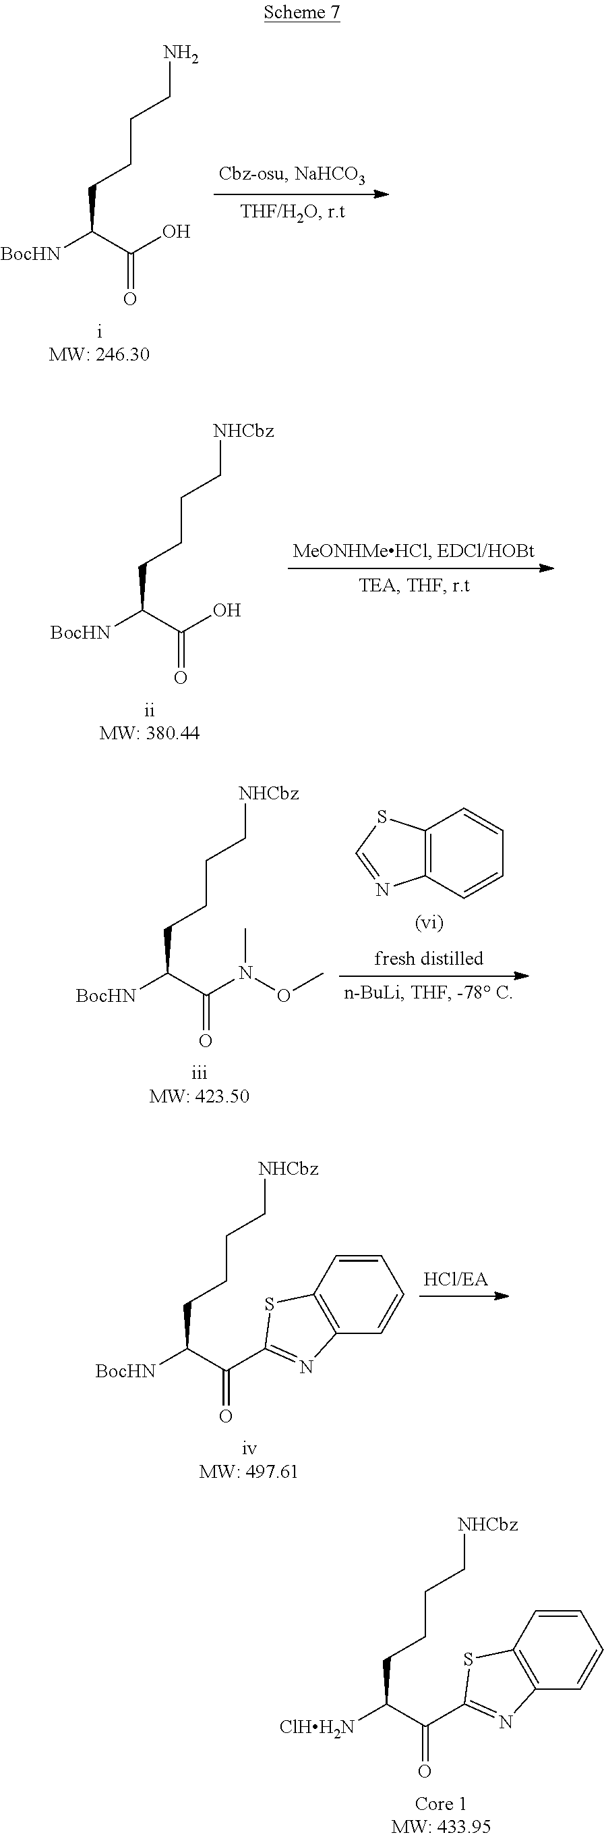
NCCCCC([BocHN])C(O)=O.[NHCbz]CCCCC([BocHN])C(O)=O.[NHCbz]CCCCC([BocHN])C(N(OC)C)=O.C12=C(C=CC=C1)N=CS2.[NHCbz]CCCCC([BocHN])C(C1=NC2=C(S1)C=CC=C2)=O.[NHCbz]CCCCC([ClHH2N])C(C1=NC2=C(S1)C=CC=C2)=O
